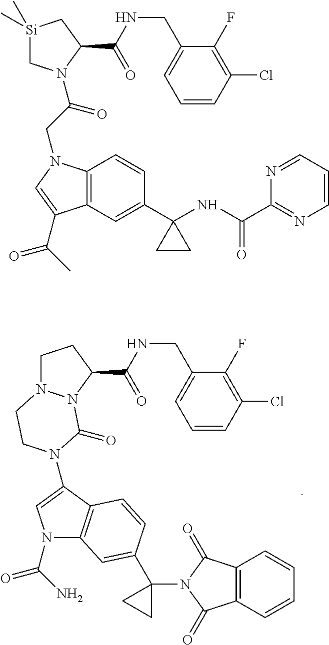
C1N2N(C(C(=O)NCC3=CC=CC(Cl)=C3F)C1)C(=O)N(C1=CN(C(=O)N)C3=C1C=CC(C1(N4C(=O)C5=C(C4=O)C=CC=C5)CC1)=C3)CC2.[Si]1(C)(C)CN(C(CN2C3=C(C=C(C4(NC(C5=NC=CC=N5)=O)CC4)C=C3)C(C(C)=O)=C2)=O)C(C(=O)NCC2=CC=CC(Cl)=C2F)C1
